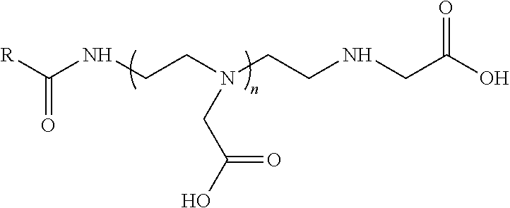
[R]C(NCCN(CCNCC(O)=O)CC(O)=O)=O
